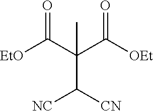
C(=O)([EtO])C(C([OEt])=O)(C([NC])[CN])C
